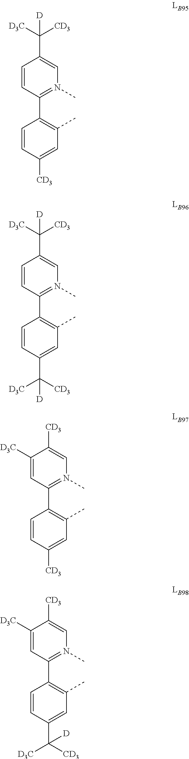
C1=CC(C([D3C])([CD3])[D])=CN(C)=C1C1=C(C)C=C([CD3])C=C1.C1=CC(C([D3C])([CD3])[D])=CN(C)=C1C1=C(C)C=C(C([CD3])([D3C])[D])C=C1.C1=C([D3C])C([CD3])=CN(C)=C1C1=C(C)C=C([CD3])C=C1.C1=C([D3C])C([CD3])=CN(C)=C1C1=C(C)C=C(C([CD3])([D3C])[D])C=C1
